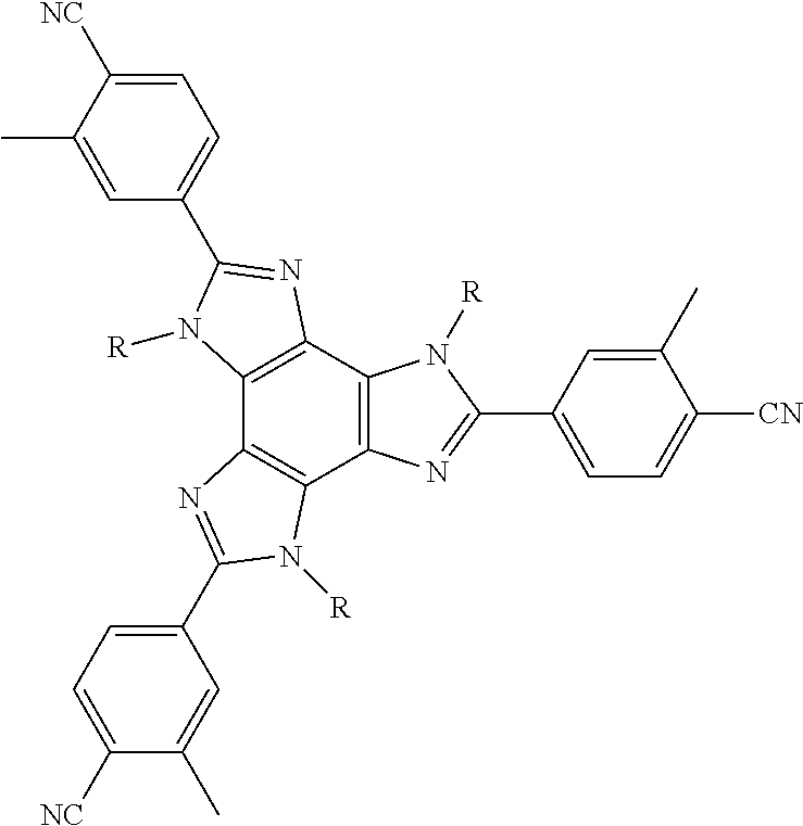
C1=C(C)C([NC])=CC=C1C1=NC2=C(C3=C(C4=C2N([R])C(C2=CC=C([CN])C(C)=C2)=N4)N([R])C(C2=CC=C([NC])C(C)=C2)=N3)N1[R]
